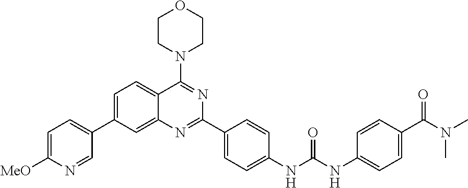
C1=C(C2=CC=C([MeO])N=C2)C=C2C(=C1)C(N1CCOCC1)=NC(C1=CC=C(NC(NC3=CC=C(C(N(C)C)=O)C=C3)=O)C=C1)=N2
